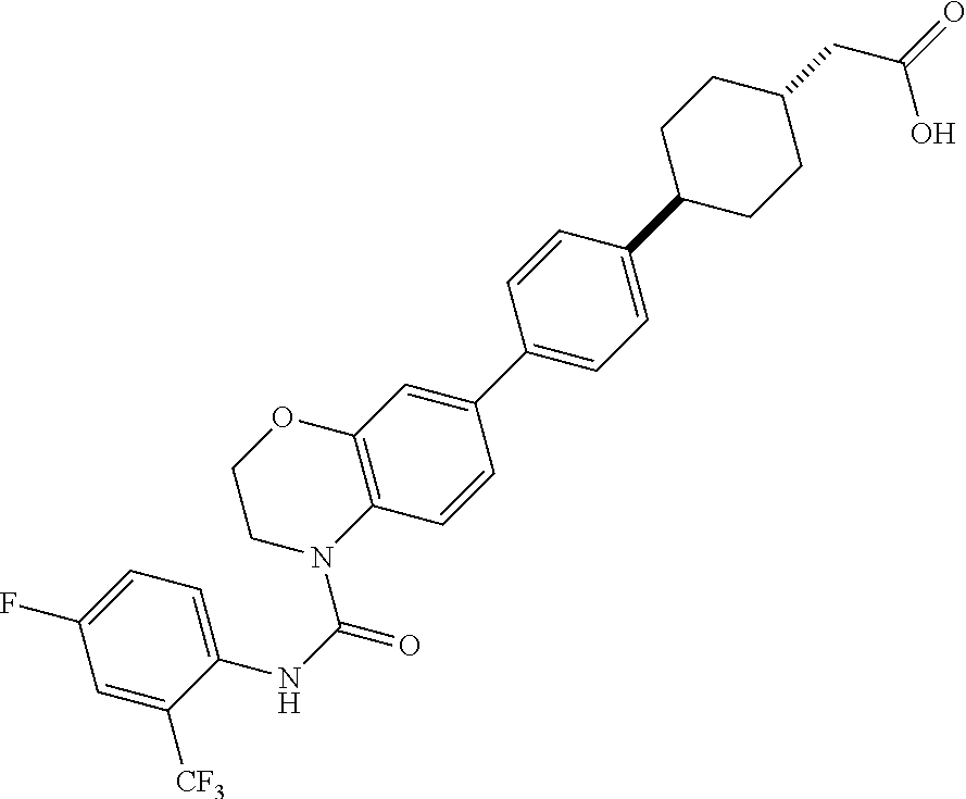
C1=C([CF3])C(NC(=O)N2C3=C(OCC2)C=C(C2=CC=C(C4CCC(CC(=O)O)CC4)C=C2)C=C3)=CC=C1F
